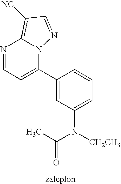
N1=CC=C(C2=CC(N([CH2CH3])C(C)=O)=CC=C2)N2C1=C([NC])C=N2
